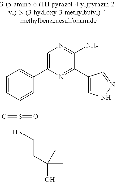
C1=CC(S(=O)(=O)NCCC(C)(O)C)=CC(C2=CN=C(N)C(C3=CNN=C3)=N2)=C1C
